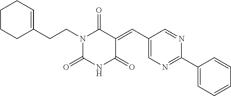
C1CCC(CCN2C(=O)NC(=O)C(=CC3=CN=C(C4=CC=CC=C4)N=C3)C2=O)=CC1
